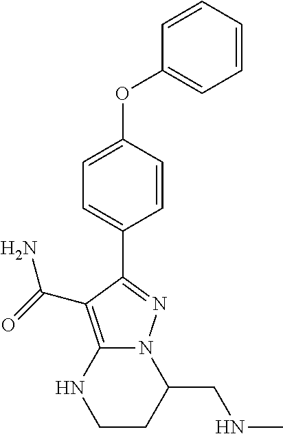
C1=CC=CC=C1OC1=CC=C(C2=NN3C(=C2C(=O)N)NCCC3CNC)C=C1
